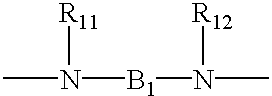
CN([R11])[B1]N([R12])C
